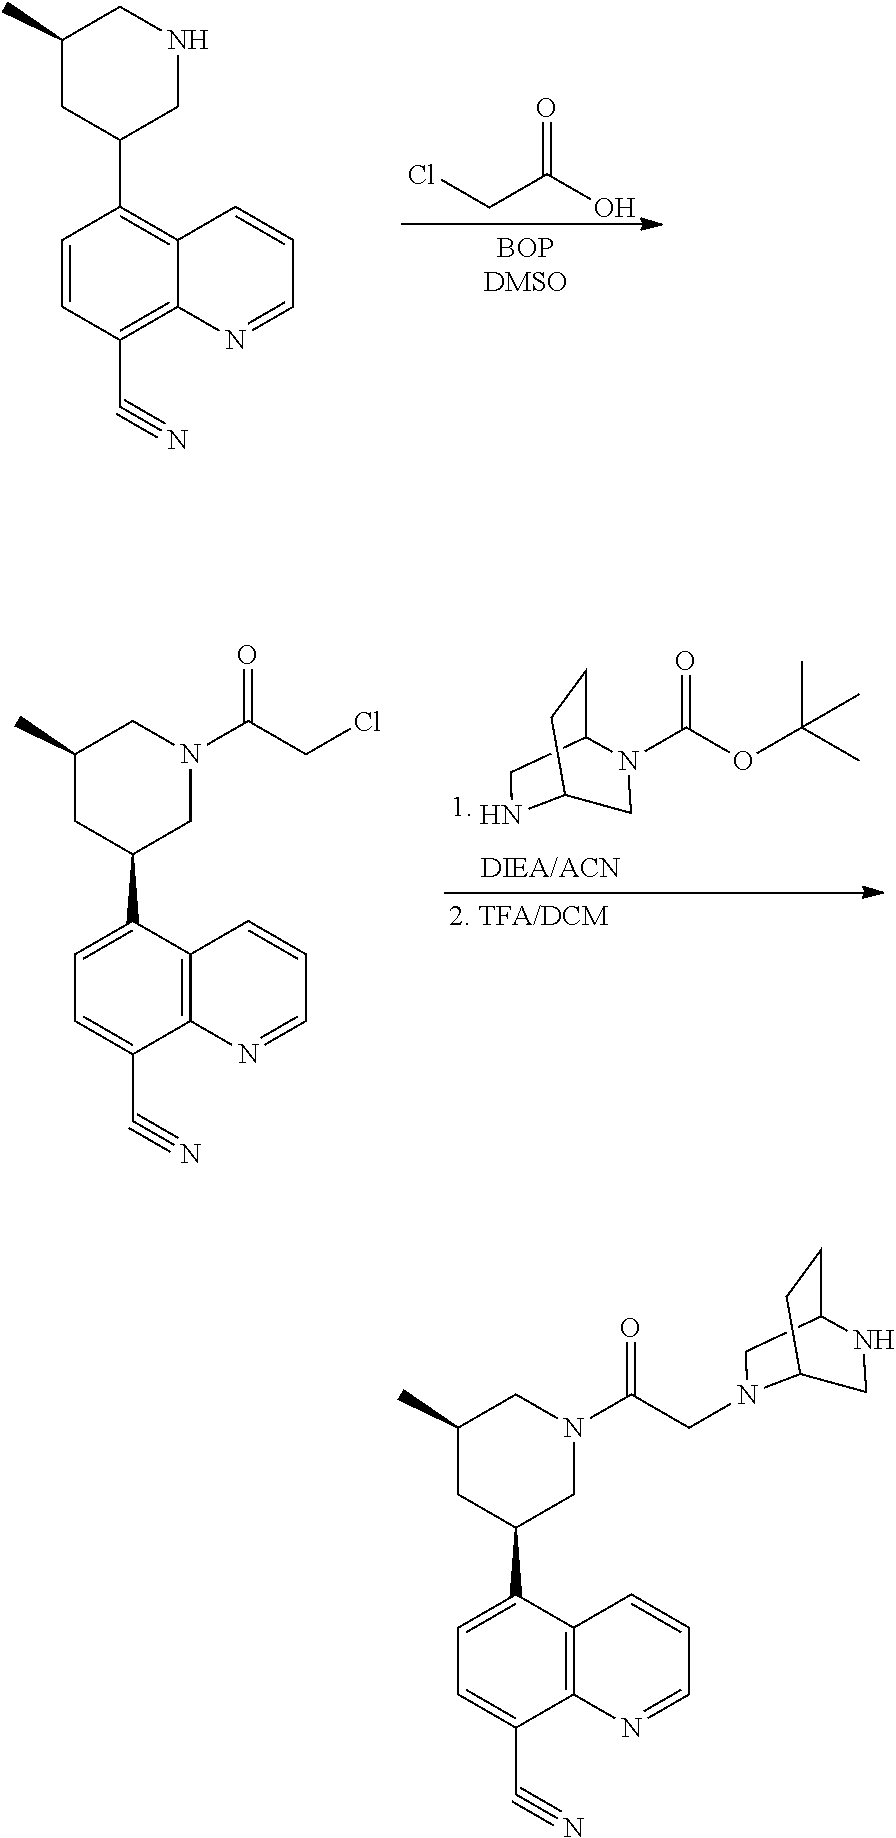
C1=CC(C#N)=C2C(=C1C1CNCC(C)C1)C=CC=N2.ClCC(=O)O.N1C2CN(C(=O)OC(C)(C)C)C(C1)CC2.C1=C(C2CN(C(CCl)=O)CC(C)C2)C2=C(C(C#N)=C1)N=CC=C2.C1=C(C2CN(C(CN3C4CNC(C3)CC4)=O)CC(C)C2)C2=C(C(C#N)=C1)N=CC=C2
